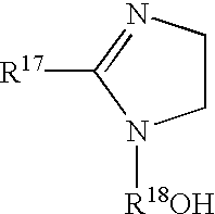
C1CN=C([R17])N1[R18OH]
